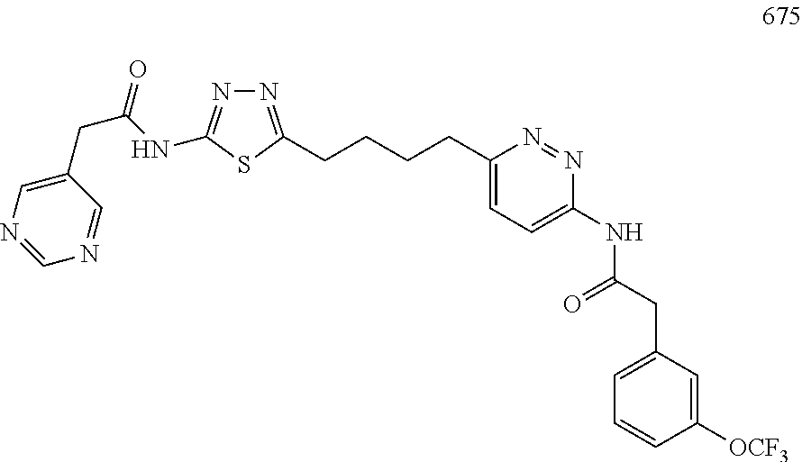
N1=C(CCCCC2=CC=C(NC(CC3=CC=CC([OCF3])=C3)=O)N=N2)SC(NC(CC2=CN=CN=C2)=O)=N1
